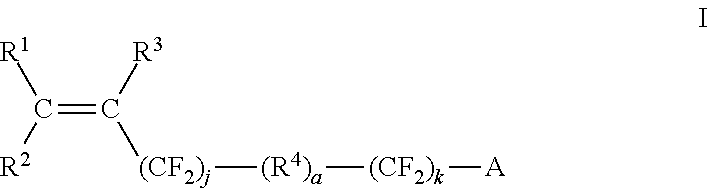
C(=C([R3])[(CF2)j][(R4)a][(CF2)k][A])([R2])[R1]
